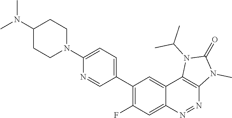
C1(C2=C(F)C=C3C(=C2)C2=C(N=N3)N(C)C(=O)N2C(C)C)=CC=C(N2CCC(N(C)C)CC2)N=C1
